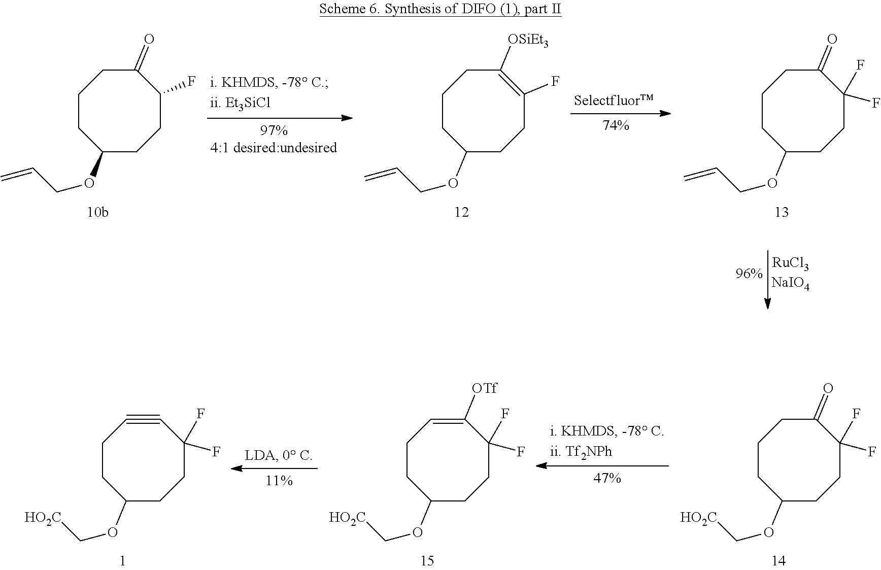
C1CC(OCC=C)CCC(F)C(=O)C1.C1CC(OCC=C)CCC(F)=C([OSiEt3])C1.C1CC(OCC=C)CCC(F)(F)C(=O)C1.C1CC(OC[HO2C])CCC(F)(F)C(=O)C1.C1CC(OC[HO2C])CCC(F)(F)C([OTf])=C1.C1CC(OC[HO2C])CCC(F)(F)C#C1
